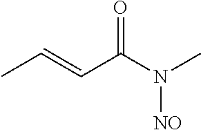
C(=CC(N(C)[NO])=O)C
